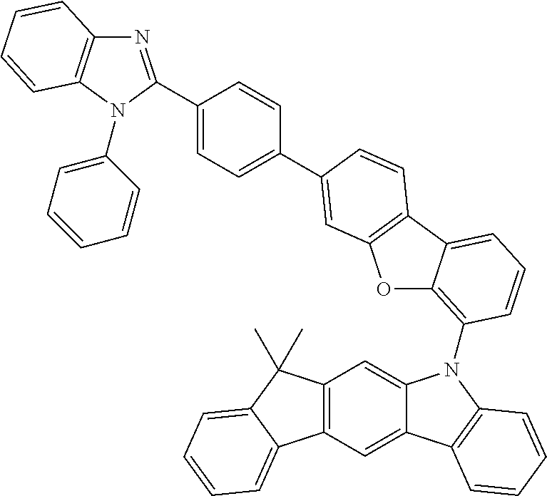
N1=C(C2=CC=C(C3=CC4=C(C5=CC=CC(N6C7=CC8=C(C=C7C7=C6C=CC=C7)C6=CC=CC=C6C8(C)C)=C5O4)C=C3)C=C2)N(C2=CC=CC=C2)C2=C1C=CC=C2
